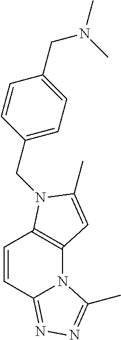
C1=CC2=NN=C(C)N2C2=C1N(CC1=CC=C(CN(C)C)C=C1)C(C)=C2
